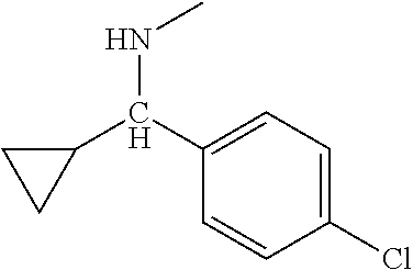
C1(Cl)=CC=C(C(C2CC2)NC)C=C1
